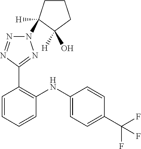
C1=CC(C(F)(F)F)=CC=C1NC1=C(C2=NN(C3([H])CCCC3([H])O)N=N2)C=CC=C1
